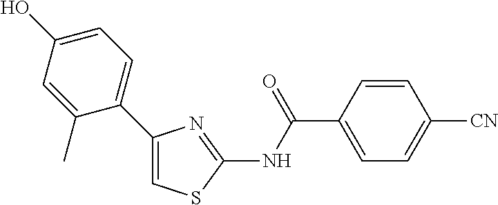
C1(C2=CC=C(O)C=C2C)=CSC(NC(C2=CC=C([CN])C=C2)=O)=N1
